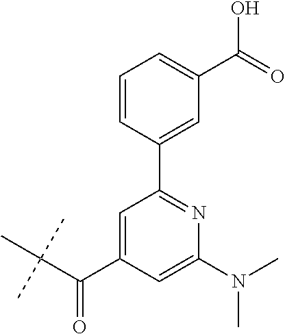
C1=C(C(C(C)(C)C)=O)C=C(N(C)C)N=C1C1=CC(C(=O)O)=CC=C1
